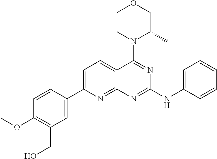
C1=C(C2=CC(CO)=C(OC)C=C2)N=C2C(=C1)C(N1C(C)COCC1)=NC(NC1=CC=CC=C1)=N2
